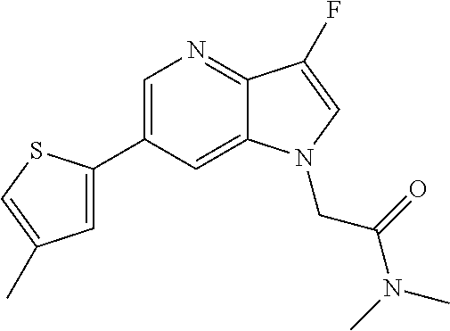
C1=C(C2=CC(C)=CS2)C=C2C(=N1)C(F)=CN2CC(N(C)C)=O
